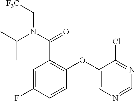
C1=C(F)C=CC(OC2=CN=CN=C2Cl)=C1C(N(C(C)C)C[F3C])=O
